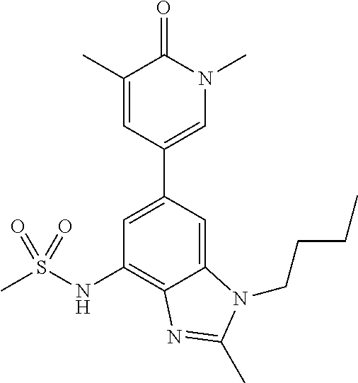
C1=C(C2=CN(C)C(=O)C(C)=C2)C=C2C(=C1NS(C)(=O)=O)N=C(C)N2CCCC
